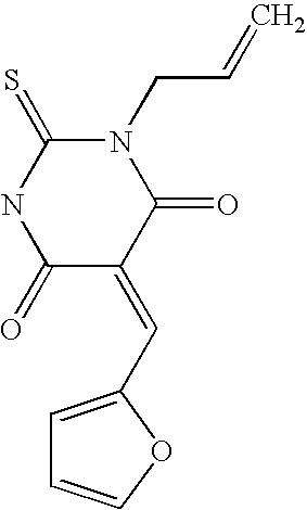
N1(CC=C)C(=S)NC(=O)C(=CC2=CC=CO2)C1=O
